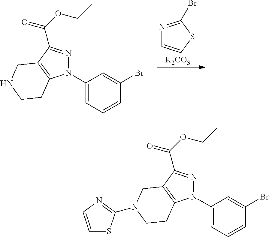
N1=C(Br)SC=C1.[K2CO3].C1(N2N=C(C(OCC)=O)C3=C2CCNC3)=CC=CC(Br)=C1.C1(N2N=C(C(OCC)=O)C3=C2CCN(C2=NC=CS2)C3)=CC=CC(Br)=C1
